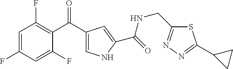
C1=C(F)C=C(F)C(C(C2=CNC(C(=O)NCC3=NN=C(C4CC4)S3)=C2)=O)=C1F
